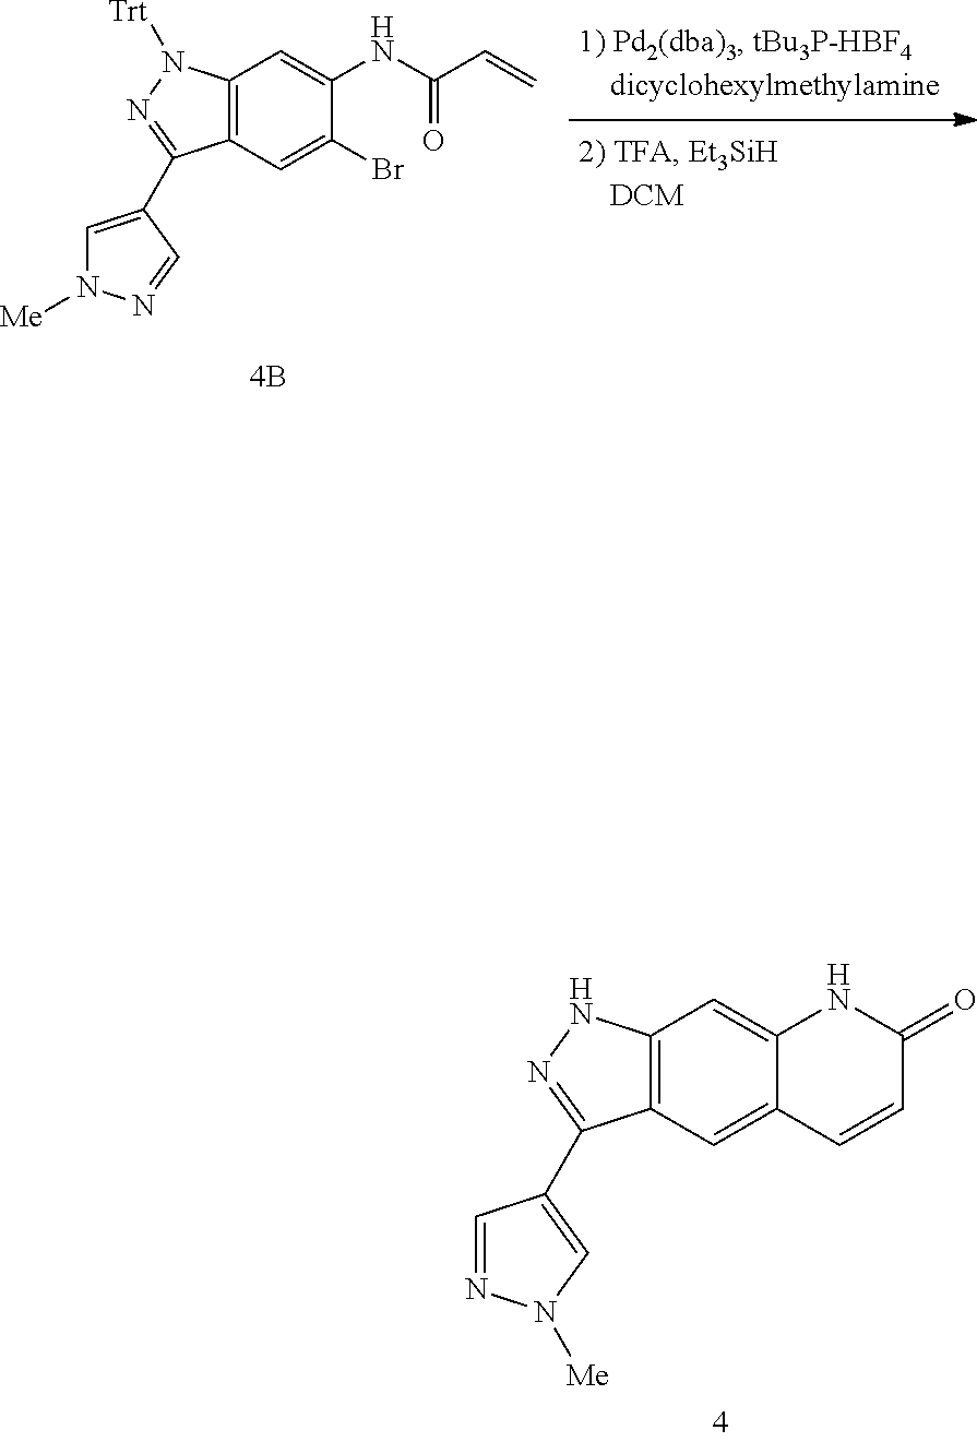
C12=C(C=C3C(=C1)NC(=O)C=C3)C(C1=CN([Me])N=C1)=NN2.C12=C(C=C(Br)C(NC(C=C)=O)=C1)C(C1=CN([Me])N=C1)=NN2[Trt]
